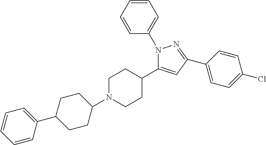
C1(C2=NN(C3=CC=CC=C3)C(C3CCN(C4CCC(C5=CC=CC=C5)CC4)CC3)=C2)=CC=C(Cl)C=C1
